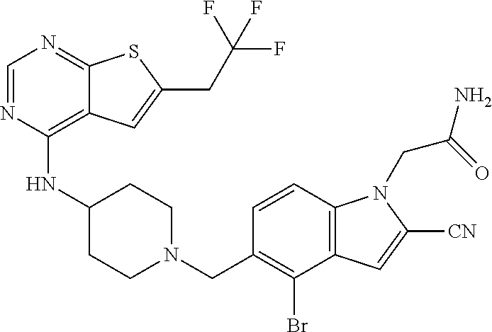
C1=NC(NC2CCN(CC3=C(Br)C4=C(C=C3)N(CC(N)=O)C([CN])=C4)CC2)=C2C(=N1)SC(CC(F)(F)F)=C2
